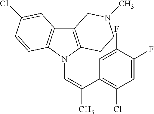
C12=C(N(C=C(C)C3=C(Cl)C=C(F)C(F)=C3)C3=C1C=C(Cl)C=C3)CCN(C)C2
